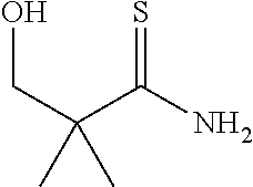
C(C(C(N)=S)(C)C)O
